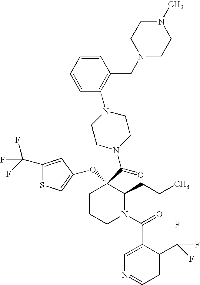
C1CCN(C(=O)C2=CN=CC=C2C(F)(F)F)C(CCC)C1(C(N1CCN(C2=C(CN3CCN(C)CC3)C=CC=C2)CC1)=O)OC1=CSC(C(F)(F)F)=C1
